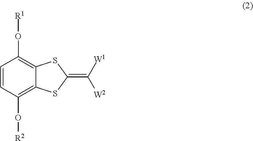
C1=CC(O[R1])=C2C(=C1O[R2])SC(=C([W1])[W2])S2
